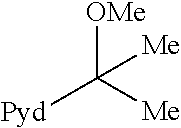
[OMe]C([Me])([Pyd])[Me]
